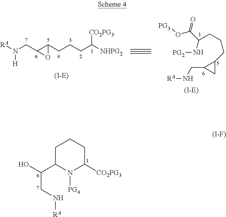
N(CC1C(CCCC([NHPG2])[CO2PG3])O1)([RA])[H].O=C(C(N[PG2])CCCC1C(CN[RA])C1)O[PG3].C1C(C(O)CN[RA])N([PG4])C([CO2PG3])CC1
